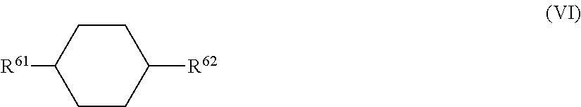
C1CC([R61])CCC1[R62]
